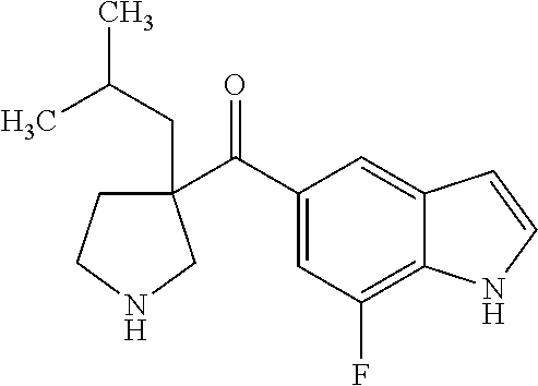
C1(CC(C)C)(C(C2=CC(F)=C3C(=C2)C=CN3)=O)CCNC1
